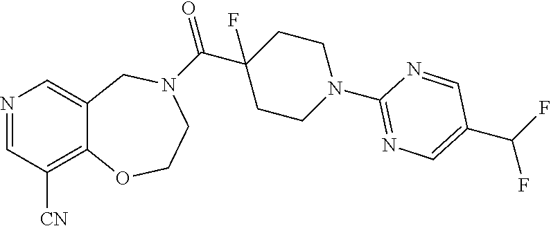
N1=CC([CN])=C2C(=C1)CN(C(C1(F)CCN(C3=NC=C(C(F)F)C=N3)CC1)=O)CCO2
